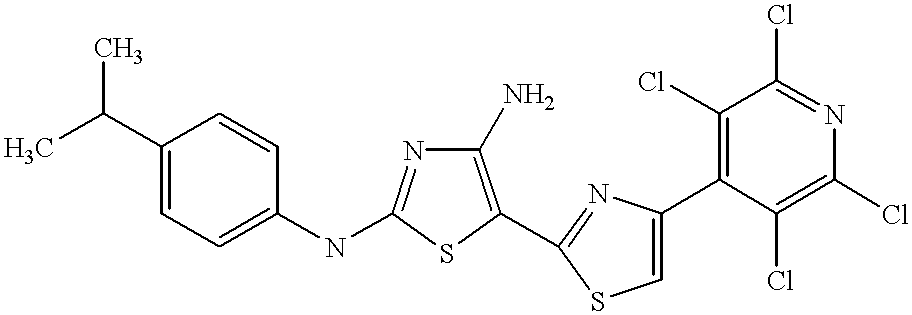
C1(N)=C(C2=NC(C3=C(Cl)C(Cl)=NC(Cl)=C3Cl)=CS2)SC(NC2=CC=C(C(C)C)C=C2)=N1
